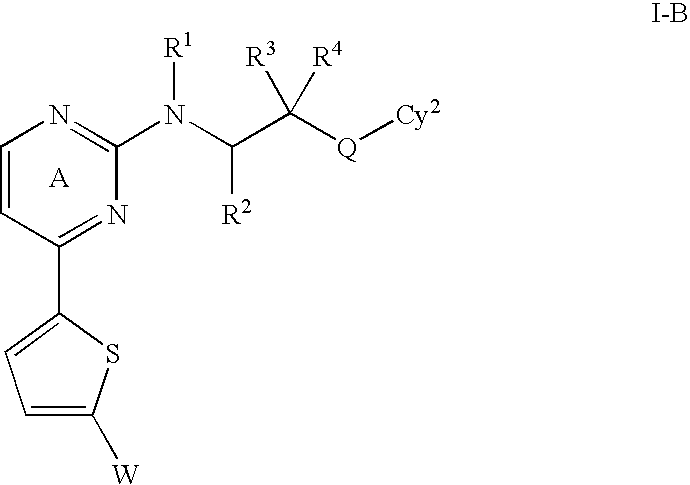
C1=CC(C2=CC=C([W])S2)=NC(N(C(C([Q][Cy2])([R3])[R4])[R2])[R1])=N1
